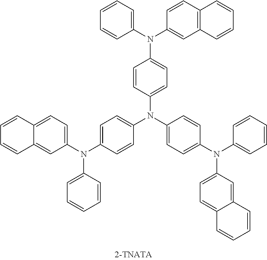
C1=CC(N(C2=CC=C(N(C3=CC=C4C(=C3)C=CC=C4)C3=CC=CC=C3)C=C2)C2=CC=C(N(C3=CC=CC=C3)C3=CC=C4C(=C3)C=CC=C4)C=C2)=CC=C1N(C1=CC2=C(C=C1)C=CC=C2)C1=CC=CC=C1
